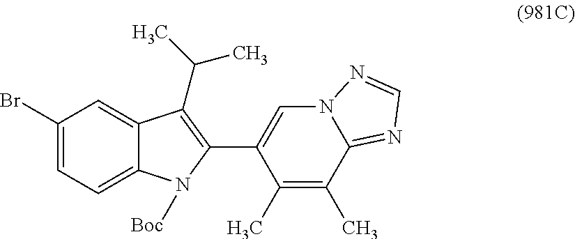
C1(Br)=CC=C2C(=C1)C(C(C)C)=C(C1=CN3C(=NC=N3)C(C)=C1C)N2[Boc]
